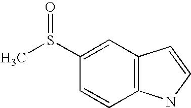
C1=C(S(C)=O)C=CC2=C1C=CN2
